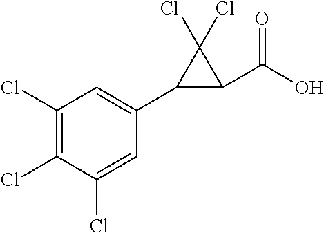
C1=C(Cl)C(Cl)=C(Cl)C=C1C1C(C(O)=O)C1(Cl)Cl
